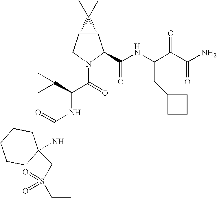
C12C(CN(C(=O)C(C(C)(C)C)NC(NC3(CS(CC)(=O)=O)CCCCC3)=O)C1C(NC(C(C(N)=O)=O)CC1CCC1)=O)C2(C)C
